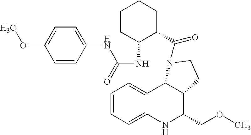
C12=CC=CC=C1NC(COC)C1C2N(C(=O)C2CCCCC2NC(=O)NC2=CC=C(OC)C=C2)CC1
